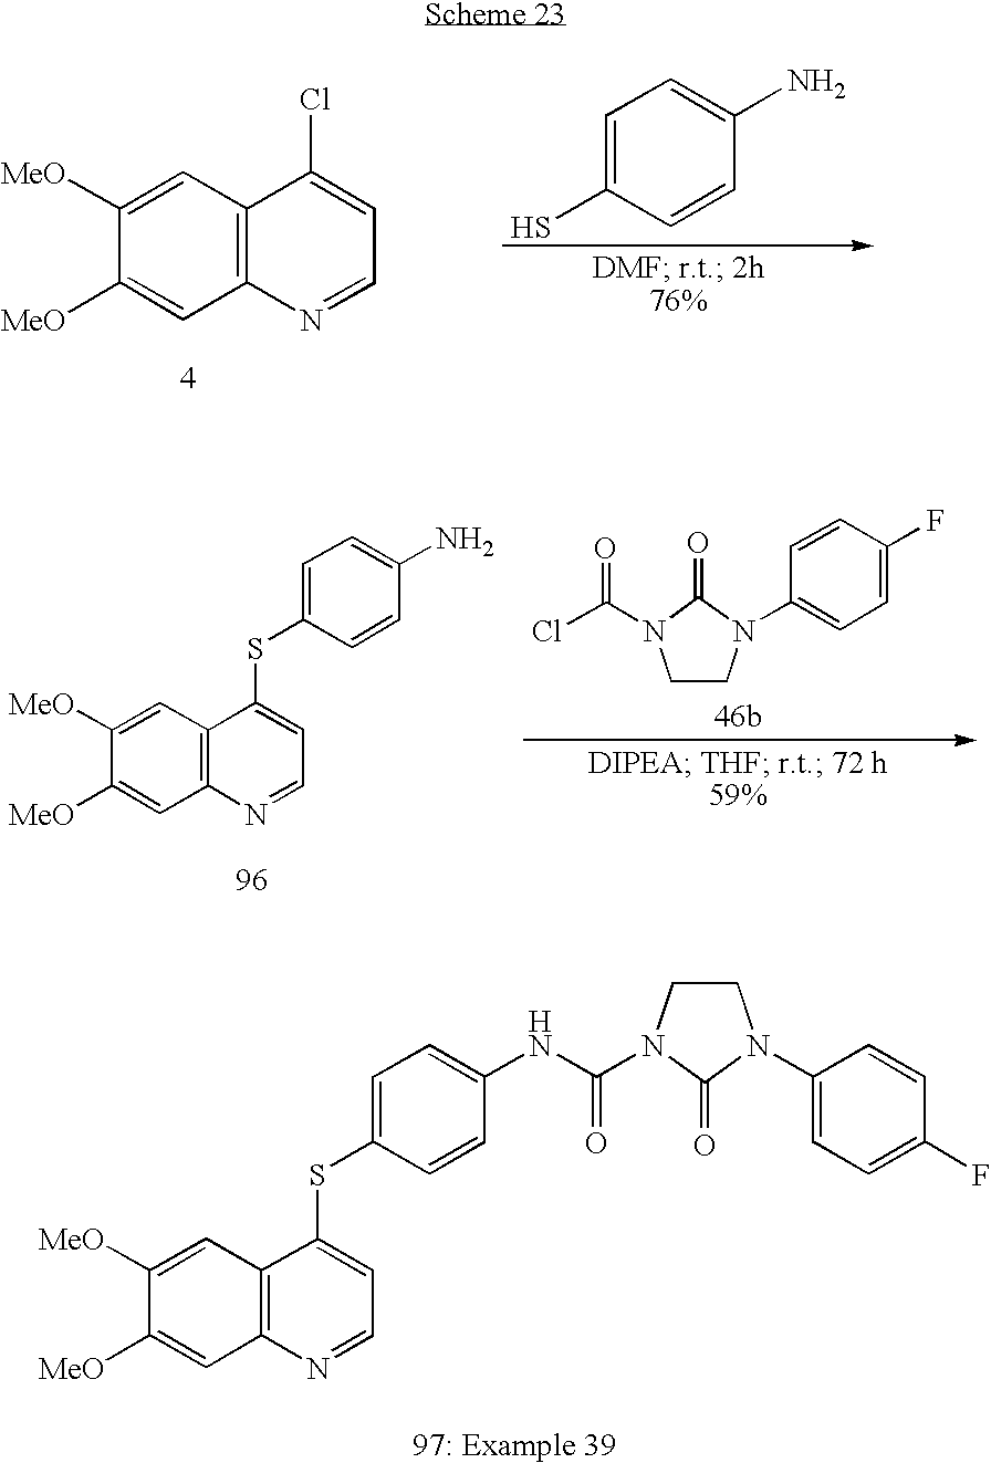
C1([MeO])=CC2=C(C=C1[MeO])N=CC=C2Cl.C1=C(S)C=CC(N)=C1.C1([MeO])=CC2=C(C=C1[MeO])N=CC=C2SC1=CC=C(N)C=C1.C1CN(C2=CC=C(F)C=C2)C(=O)N1C(Cl)=O.C1([MeO])=CC2=C(C=C1[MeO])N=CC=C2SC1=CC=C(NC(=O)N2CCN(C3=CC=C(F)C=C3)C2=O)C=C1
